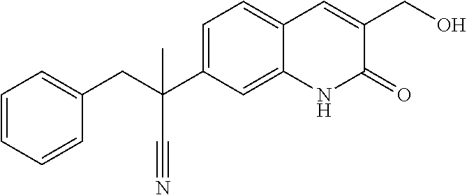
C1=CC=CC(CC(C2=CC=C3C(=C2)NC(=O)C(CO)=C3)(C)C#N)=C1
